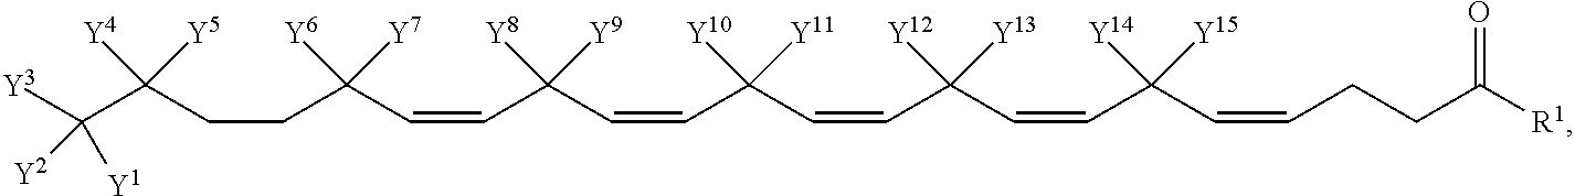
[R1]C(=O)CCC=CC(C=CC(C=CC(C=CC([Y8])([Y9])C=CC([Y6])([Y7])CCC(C([Y1])([Y3])[Y2])([Y4])[Y5])([Y10])[Y11])([Y12])[Y13])([Y14])[Y15]
